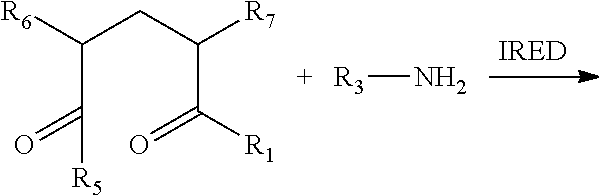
C(C([R6])CC([R7])C([R1])=O)([R5])=O.[R3]N
